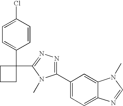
C1=C(Cl)C=CC(C2(C3=NN=C(C4=CC=C5C(=C4)N(C)C=N5)N3C)CCC2)=C1
